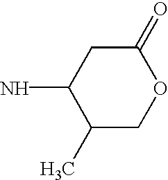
C1(C)COC(=O)CC1N
